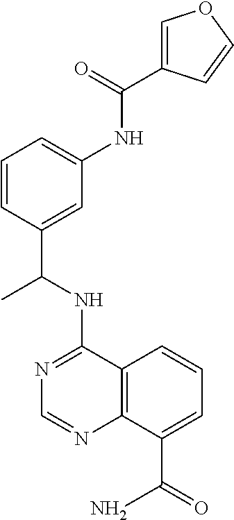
N1=C(NC(C2=CC(NC(=O)C3=COC=C3)=CC=C2)C)C2=C(N=C1)C(C(=O)N)=CC=C2
